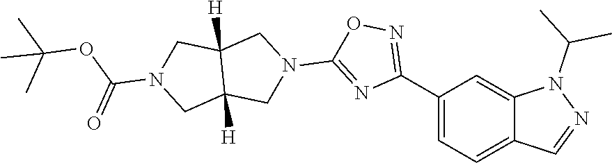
C12=CC=C(C3=NOC(N4CC5([H])C([H])(C4)CN(C(OC(C)(C)C)=O)C5)=N3)C=C1N(C(C)C)N=C2
